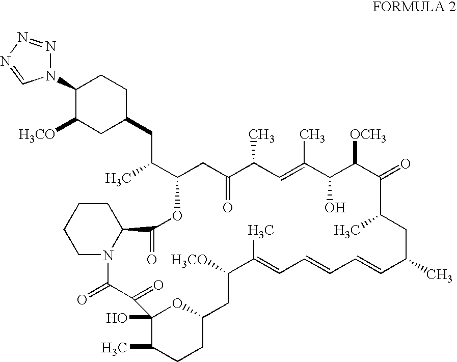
C1(N2N=NN=C2)C([H3CO])CC(CC(C)C2CC(=O)C(C)C=C(C)C(O)C([OCH3])C(=O)C(C)CC(C)C=CC=CC=C(C)C([H3CO])CC3OC(O)(C(=O)C(=O)N4C(C(=O)O2)CCCC4)C(C)CC3)CC1
